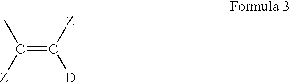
C(=C([Z])[D])([Z])C
